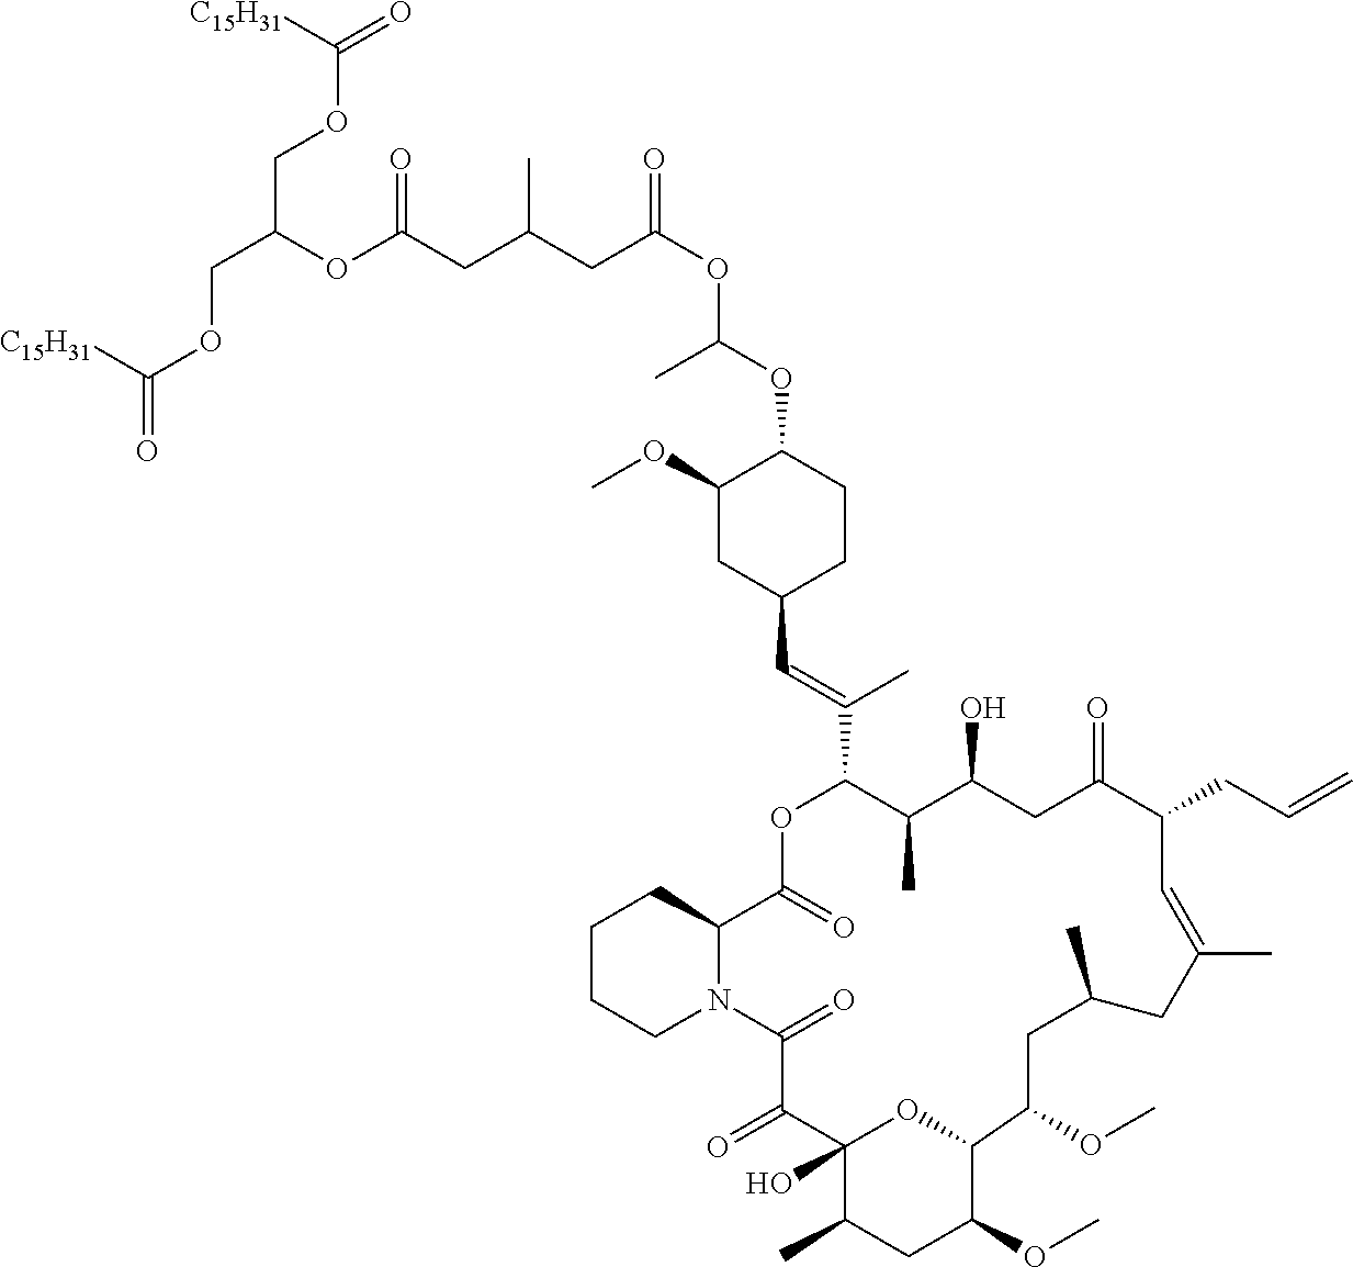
C1CCN2C(C1)C(=O)OC(C(=CC1CCC(OC(OC(CC(CC(OC(COC(=O)[C15H31])COC(=O)[C15H31])=O)C)=O)C)C(OC)C1)C)C(C)C(O)CC(=O)C(CC=C)C=C(C)CC(C)CC(OC)C1C(OC)CC(C)C(O)(C(=O)C2=O)O1
